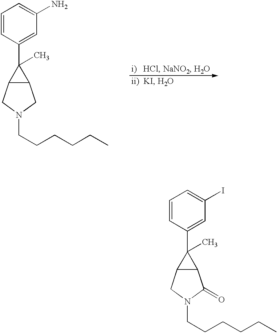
C1=CC(C2(C)C3C2CN(CCCCCC)C3)=CC(N)=C1.C1=CC(C2(C)C3C2C(=O)N(CCCCCC)C3)=CC(I)=C1
